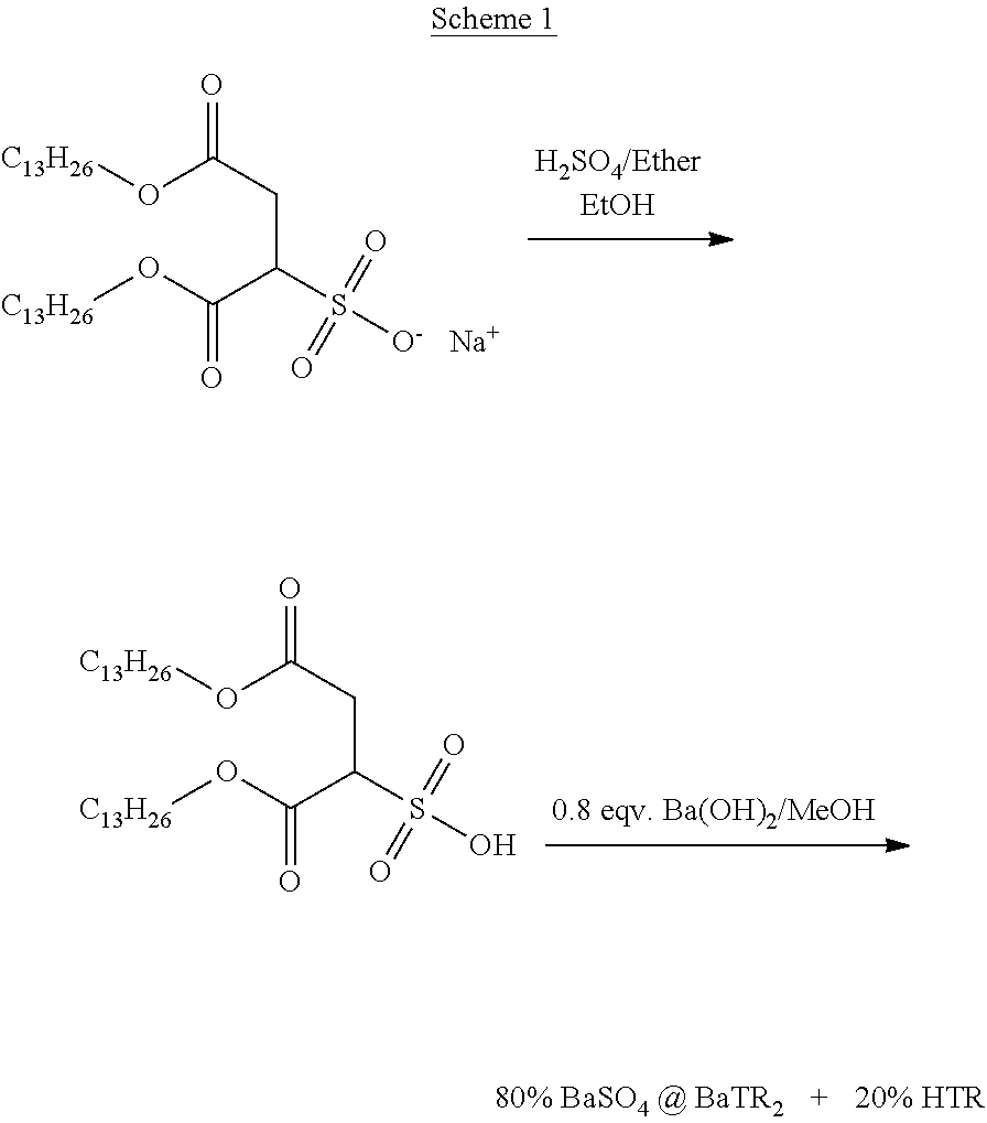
O(C(CC(C(O[C13H26])=O)S([O-])(=O)=O)=O)[C13H26].[Na].O(C(CC(C(O[C13H26])=O)S(O)(=O)=O)=O)[C13H26]
